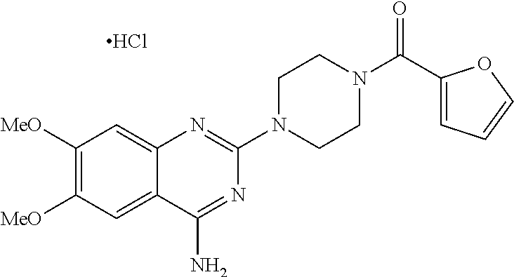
C1([MeO])=C([MeO])C=C2C(=C1)N=C(N1CCN(C(C3=CC=CO3)=O)CC1)N=C2N.Cl
